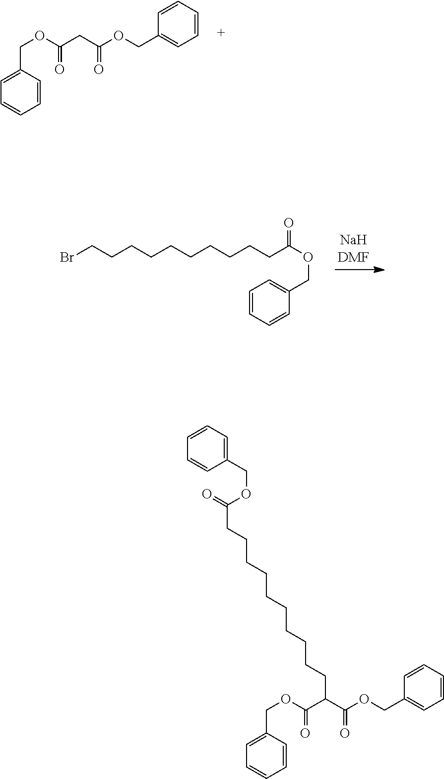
C1=C(COC(CC(OCC2=CC=CC=C2)=O)=O)C=CC=C1.BrCCCCCCCCCCC(OCC1=CC=CC=C1)=O.C1=C(COC(C(C(OCC2=CC=CC=C2)=O)CCCCCCCCCCC(=O)OCC2=CC=CC=C2)=O)C=CC=C1
